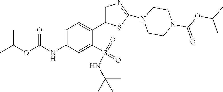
C1=C(NC(=O)OC(C)C)C=C(S(=O)(=O)NC(C)(C)C)C(C2=CN=C(N3CCN(C(=O)OC(C)C)CC3)S2)=C1
